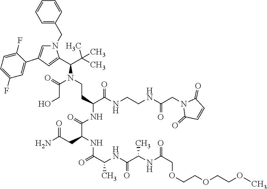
C1=CC(CN2C=C(C3=CC(F)=CC=C3F)C=C2C(C(C)(C)C)N(CCC(C(=O)NCCNC(CN2C(=O)C=CC2=O)=O)NC(C(CC(=O)N)NC(=O)C(C)NC(C(NC(COCCOCCOC)=O)C)=O)=O)C(CO)=O)=CC=C1
